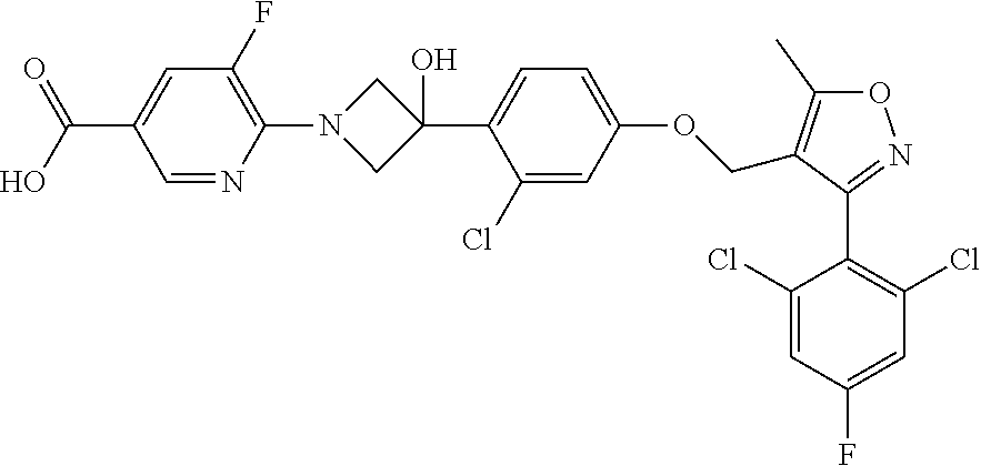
C(C1=CC(F)=C(N2CC(C3=CC=C(OCC4=C(C)ON=C4C4=C(Cl)C=C(F)C=C4Cl)C=C3Cl)(O)C2)N=C1)(O)=O
